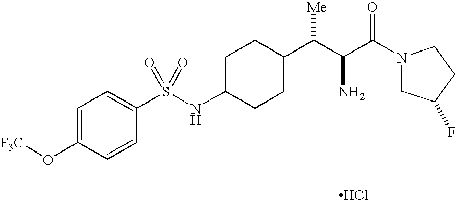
C1C(NS(C2=CC=C(O[F3C])C=C2)(=O)=O)CCC(C(C(C(N2CC(F)CC2)=O)N)[Me])C1.Cl
